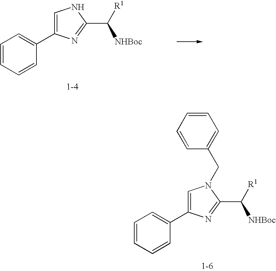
C1=CC=CC(C2=CNC(C([R1])[NHBoc])=N2)=C1.C1=CC=CC(C2=CN(CC3=CC=CC=C3)C(C([R1])[NHBoc])=N2)=C1
